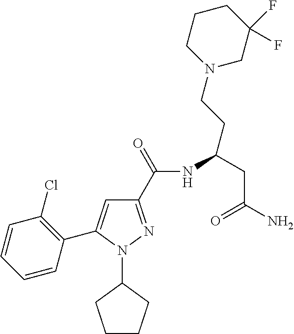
C1(C(=O)NC(CC(N)=O)CCN2CC(F)(F)CCC2)=NN(C2CCCC2)C(C2=C(Cl)C=CC=C2)=C1
